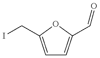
ICC1=CC=C(C=O)O1
